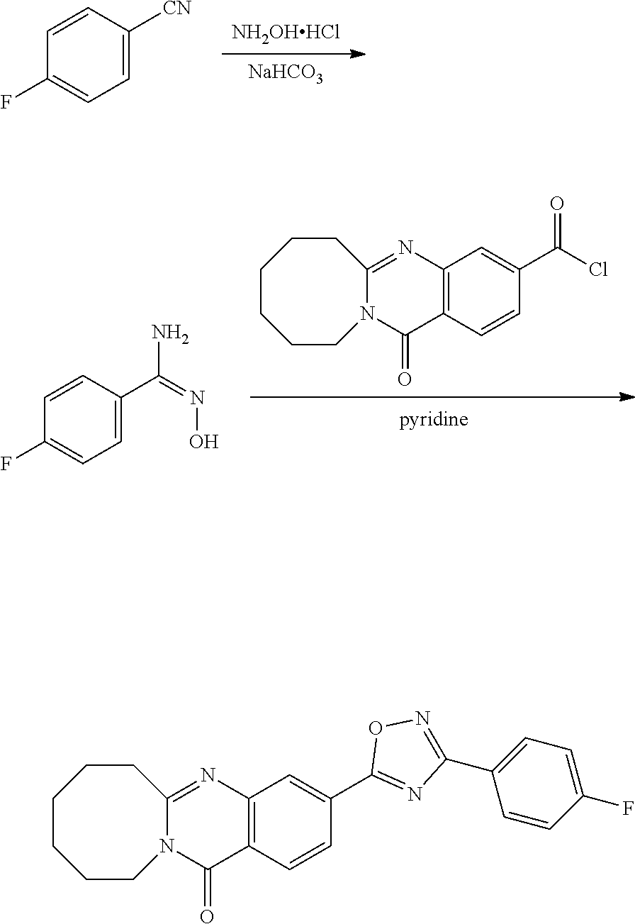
[NaHCO3].[NH2OHHCl].C1(F)=CC=C([CN])C=C1.C12=C(C=CC(C(=O)Cl)=C1)C(=O)N1C(=N2)CCCCCC1.C1(F)=CC=C(C(N)=NO)C=C1.C12=C(C=CC(C3=NC(C4=CC=C(F)C=C4)=NO3)=C1)C(=O)N1C(=N2)CCCCCC1
